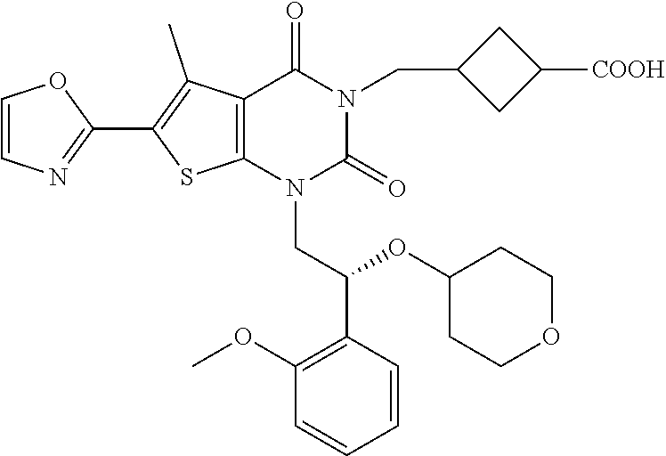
C1=CN=C(C2=C(C)C3=C(S2)N(CC(C2=C(OC)C=CC=C2)OC2CCOCC2)C(=O)N(CC2CC([COOH])C2)C3=O)O1
